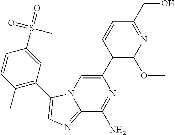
C12=NC=C(C3=C(C)C=CC(S(=O)(=O)C)=C3)N1C=C(C1=C(OC)N=C(CO)C=C1)N=C2N
